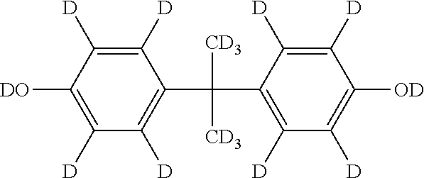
C1([DO])=C([D])C([D])=C(C(C2=C([D])C([D])=C([OD])C([D])=C2[D])([CD3])[CD3])C([D])=C1[D]
